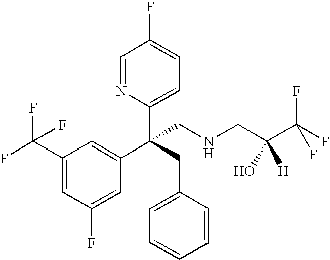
C1(C(F)(F)F)=CC(F)=CC(C(C2=CC=C(F)C=N2)(CC2=CC=CC=C2)CNCC(C(F)(F)F)([H])O)=C1
